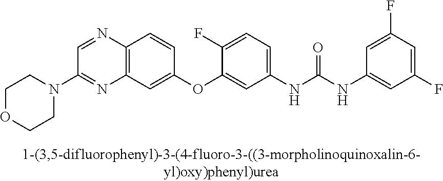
C12=C(C=C(OC3=CC(NC(NC4=CC(F)=CC(F)=C4)=O)=CC=C3F)C=C1)N=C(N1CCOCC1)C=N2
